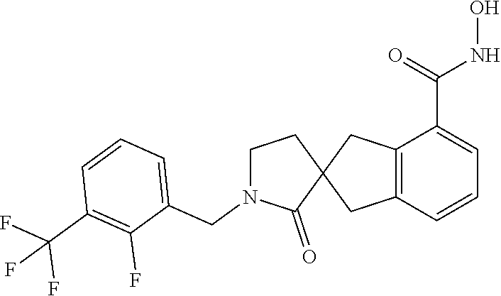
C12=C(C=CC=C1C(=O)NO)CC1(C2)CCN(CC2=CC=CC(C(F)(F)F)=C2F)C1=O
